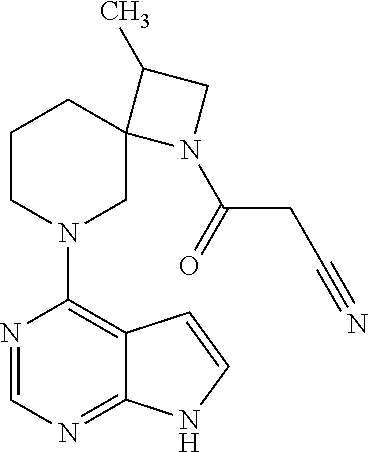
N1=CN=C2C(=C1N1CC3(CCC1)N(C(=O)CC#N)CC3C)C=CN2
